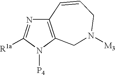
C12=C(N([P4])C([R1a])=N1)CN([M3])CC=C2
